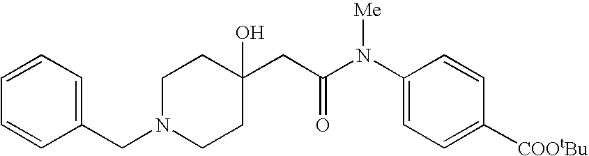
C1(N(C(CC2(O)CCN(CC3=CC=CC=C3)CC2)=O)[Me])=CC=C([COOtBu])C=C1
